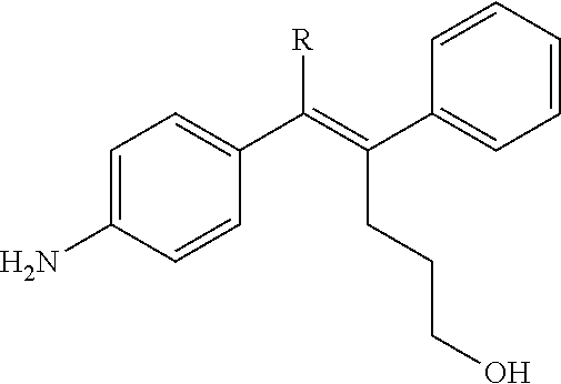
C1=C(N)C=CC(C(=C(C2=CC=CC=C2)CCCO)[R])=C1
